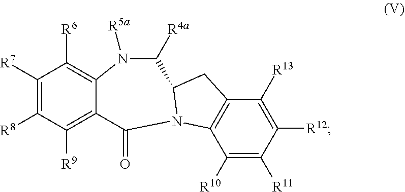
C1([R7])=C([R8])C([R9])=C2C(=C1[R6])N([R5a])C([R4a])C1CC3=C(C([R10])=C([R11])C([R12])=C3[R13])N1C2=O
